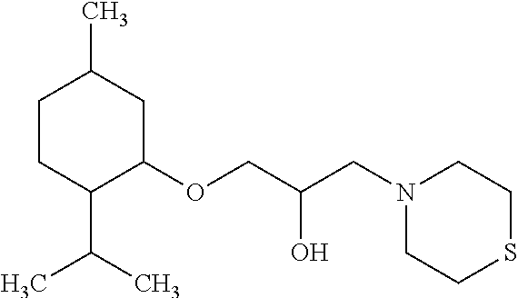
C1CC(C(C)C)C(OCC(O)CN2CCSCC2)CC1C
